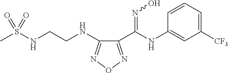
C1=CC(NC(=NO)C2=NON=C2NCCNS(C)(=O)=O)=CC([CF3])=C1
